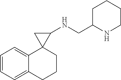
C1=CC=C2C(=C1)C1(CCC2)C(NCC2NCCCC2)C1
